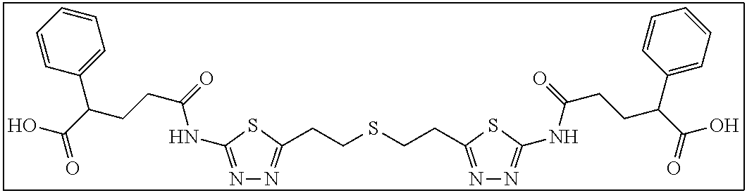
N1=C(NC(CCC(C(O)=O)C2=CC=CC=C2)=O)SC(CCSCCC2=NN=C(NC(CCC(C(=O)O)C3=CC=CC=C3)=O)S2)=N1
